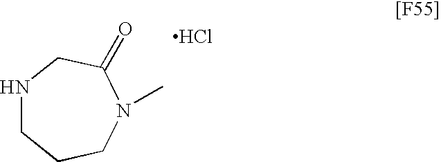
N1CCCN(C)C(=O)C1.Cl
